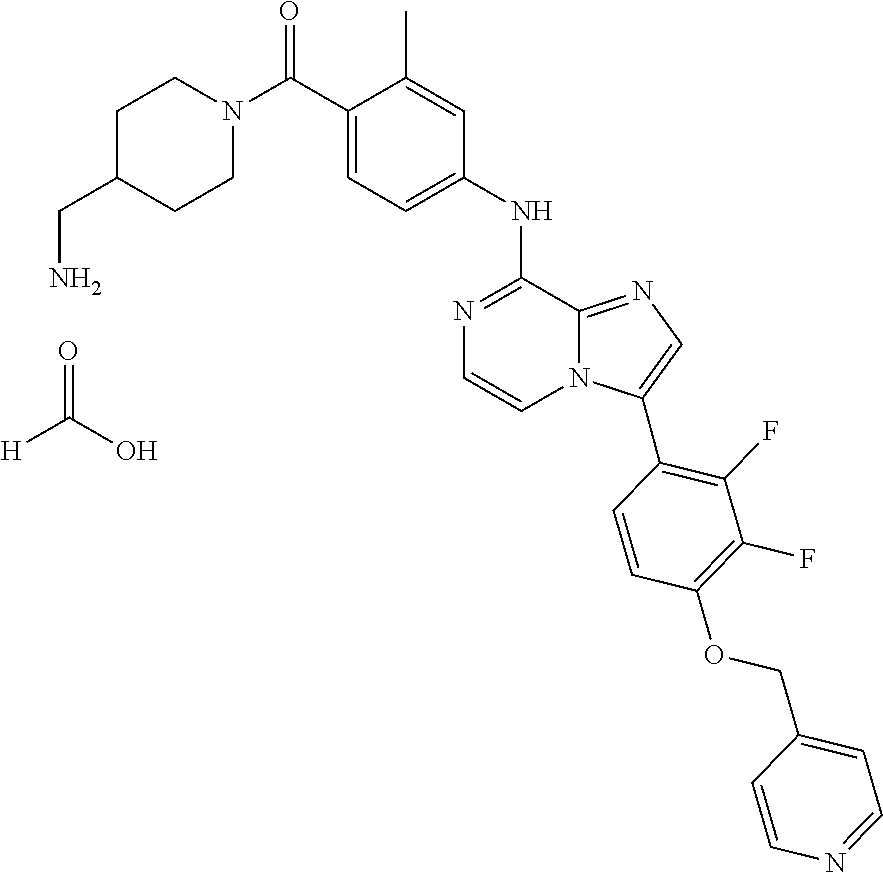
C1N(C(C2=CC=C(NC3=NC=CN4C3=NC=C4C3=C(F)C(F)=C(OCC4=CC=NC=C4)C=C3)C=C2C)=O)CCC(CN)C1.[H]C(O)=O
